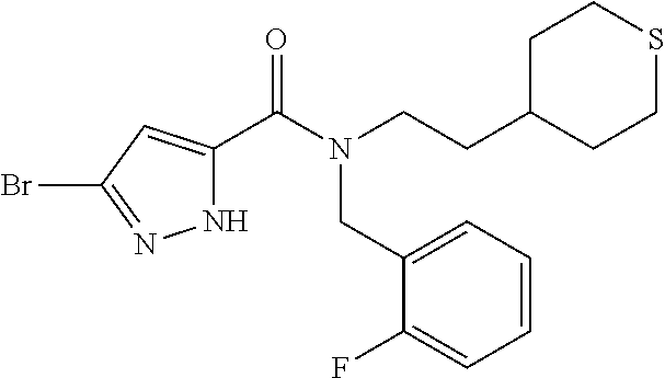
N1C(C(=O)N(CCC2CCSCC2)CC2=CC=CC=C2F)=CC(Br)=N1
